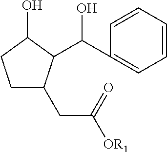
C1CC(O)C(C(C2=CC=CC=C2)O)C1CC([OR1])=O
